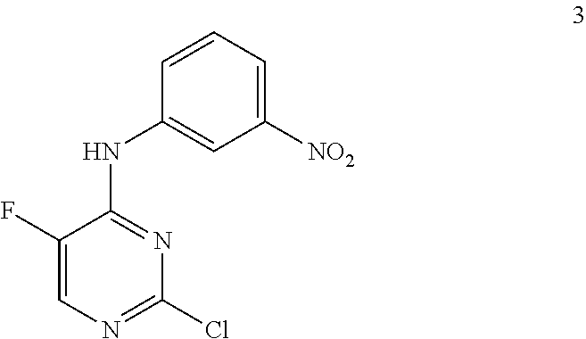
C1([NO2])=CC=CC(NC2=NC(Cl)=NC=C2F)=C1
